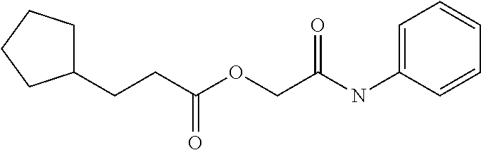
C1(NC(COC(CCC2CCCC2)=O)=O)=CC=CC=C1
